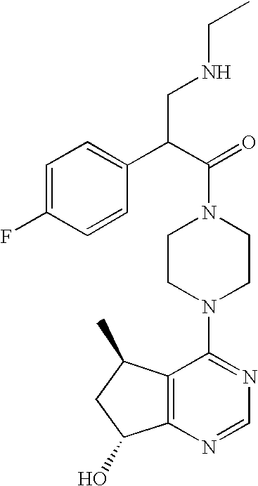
C12=C(N=CN=C1N1CCN(C(=O)C(C3=CC=C(F)C=C3)CNCC)CC1)C(O)CC2C
